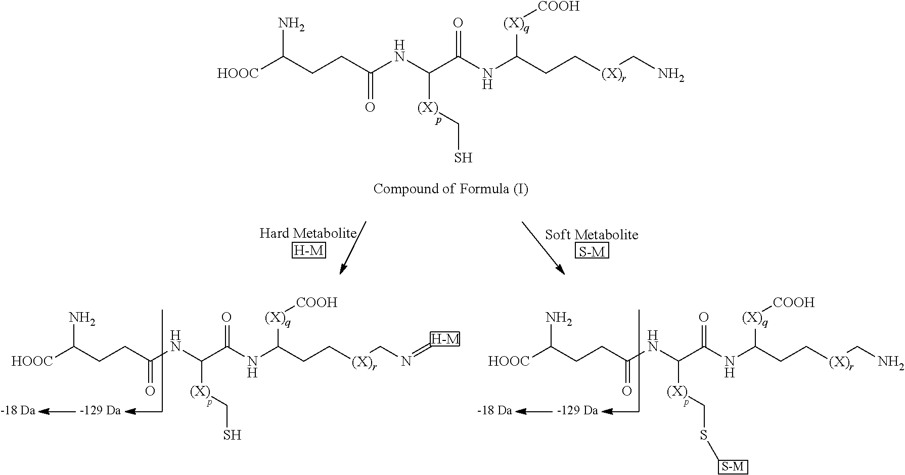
C(CCC(NC(C(NC(CC[(X)r]CN)[(X)q][COOH])=O)[(X)]CS)=O)([HOOC])N.C(CCC(NC(C(NC(CC[(X)r]CN=C)[(X)q][COOH])=O)[(X)]CS)=O)([HOOC])N.[H-M].C(CCC(NC(C(NC(CC[(X)r]CN)[(X)q][COOH])=O)[(X)]CSC)=O)([HOOC])N
